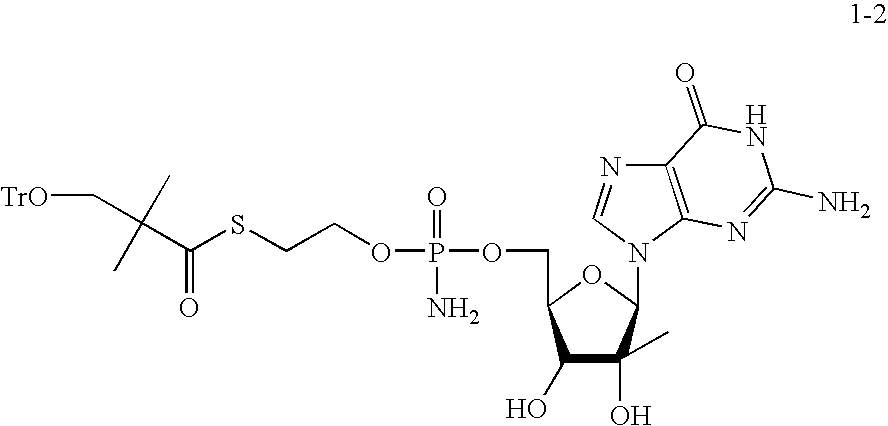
C(C(SCCOP(=O)(N)OCC1C(O)C(O)(C)C(N2C3=C(N=C2)C(=O)NC(N)=N3)O1)=O)(C)(C)C[TrO]
